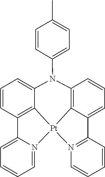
C12=C3C(=CC=C1)C1=N([Pt]34C3=C(C=CC=C3N2C2=CC=C(C)C=C2)C2=CC=CC=N24)C=CC=C1
